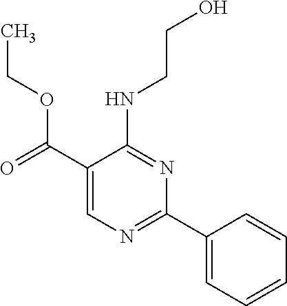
CCOC(=O)C1=CN=C(C2=CC=CC=C2)N=C1NCCO
